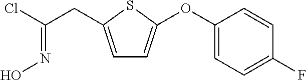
C1=C(CC(Cl)=NO)SC(OC2=CC=C(F)C=C2)=C1
